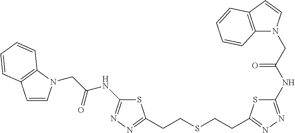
C1=CN(CC(NC2=NN=C(CCSCCC3=NN=C(NC(CN4C5=C(C=C4)C=CC=C5)=O)S3)S2)=O)C2=C1C=CC=C2
